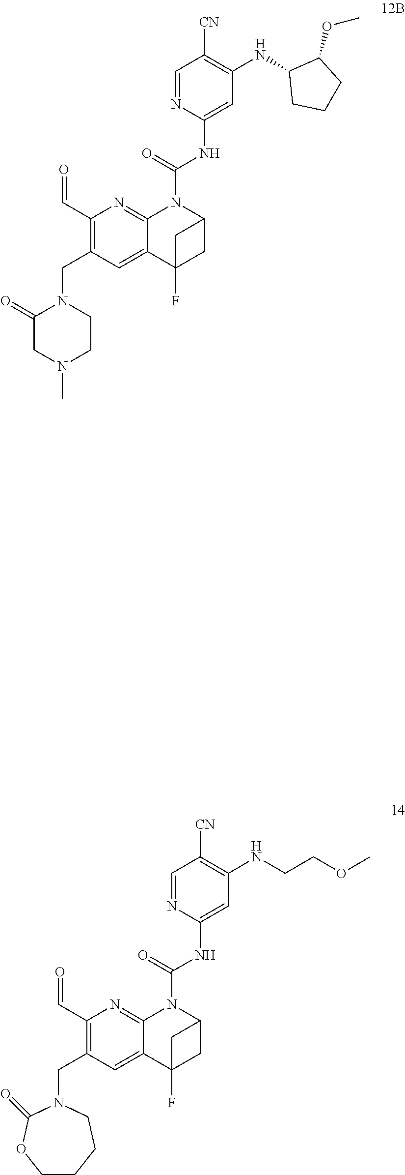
C1=NC(NC(N2C3=NC(C=O)=C(CN4C(=O)CN(C)CC4)C=C3C3(F)CC2C3)=O)=CC(NC2CCCC2OC)=C1[CN].C1=NC(NC(N2C3=NC(C=O)=C(CN4C(=O)OCCCC4)C=C3C3(F)CC2C3)=O)=CC(NCCOC)=C1[CN]
